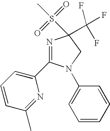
C1=CC(C)=NC(C2=NC(S(=O)(=O)C)(C(F)(F)F)CN2C2=CC=CC=C2)=C1
